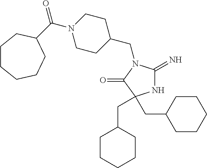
N1C(=N)N(CC2CCN(C(=O)C3CCCCCC3)CC2)C(=O)C1(CC1CCCCC1)CC1CCCCC1
